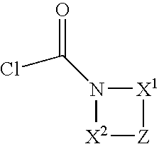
N1(C(=O)Cl)[X2][Z][X1]1
